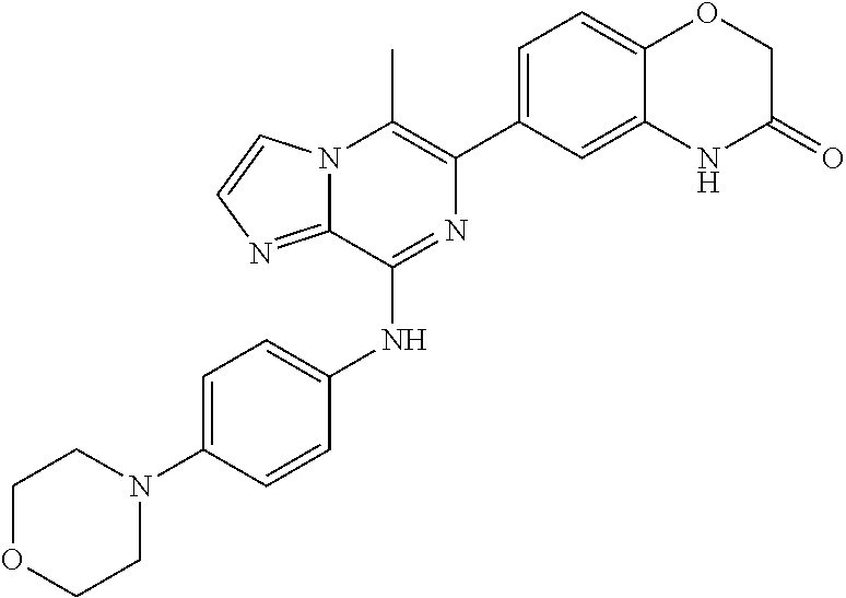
C1(C2=CC=C3C(=C2)NC(=O)CO3)=C(C)N2C(=NC=C2)C(NC2=CC=C(N3CCOCC3)C=C2)=N1
